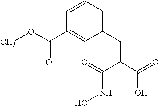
COC(C1=CC(CC(C(=O)O)C(=O)NO)=CC=C1)=O
